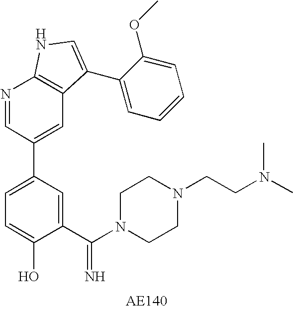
C1(C(N2CCN(CCN(C)C)CC2)=N)=CC(C2=CC3=C(N=C2)NC=C3C2=CC=CC=C2OC)=CC=C1O
